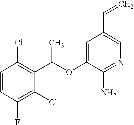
C1=CC(F)=C(Cl)C(C(OC2=CC(C=C)=CN=C2N)C)=C1Cl
